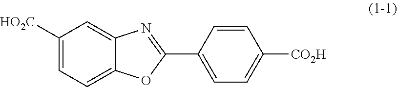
C1([HO2C])=CC=C2C(=C1)N=C(C1=CC=C([CO2H])C=C1)O2
